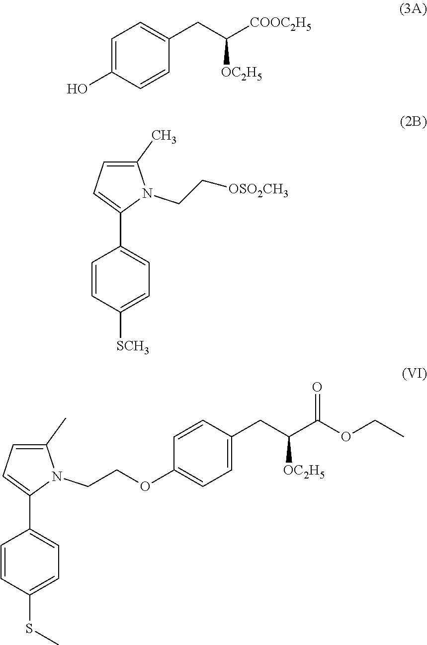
C1=C(O)C=CC(CC([COOC2H5])[OC2H5])=C1.C1=CC([SCH3])=CC=C1C1=CC=C(C)N1CC[OSO2CH3].C1=CC(SC)=CC=C1C1=CC=C(C)N1CCOC1=CC=C(CC(C(OCC)=O)[OC2H5])C=C1
